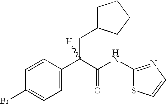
C1=C(C(C(NC2=NC=CS2)=O)(CC2CCCC2)[H])C=CC(Br)=C1
